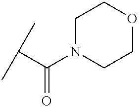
C(N1CCOCC1)(C(C)C)=O
